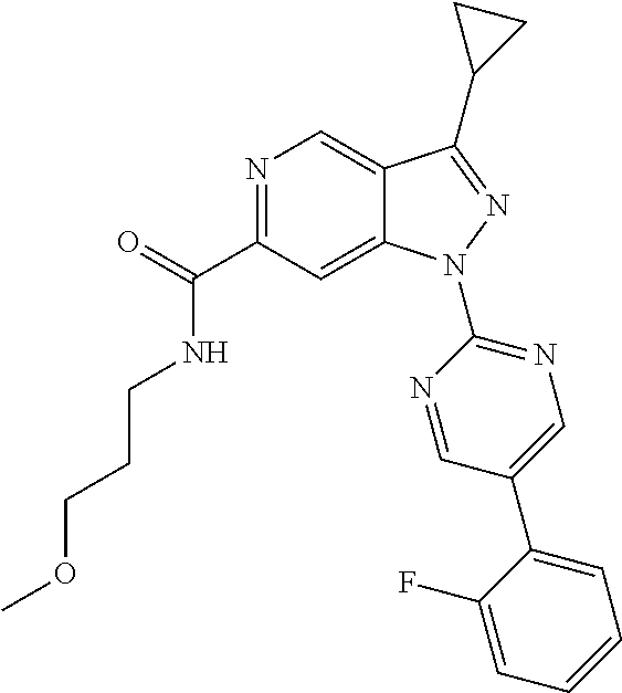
C(NC(C1=NC=C2C(=C1)N(C1=NC=C(C3=CC=CC=C3F)C=N1)N=C2C1CC1)=O)CCOC
